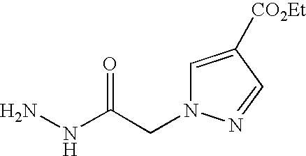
C(N1C=C([CO2Et])C=N1)C(NN)=O
